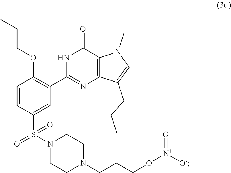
N1C(C2=C(OCCC)C=CC(S(N3CCN(CCCO[N+]([O-])=O)CC3)(=O)=O)=C2)=NC2=C(C1=O)N(C)C=C2CCC
